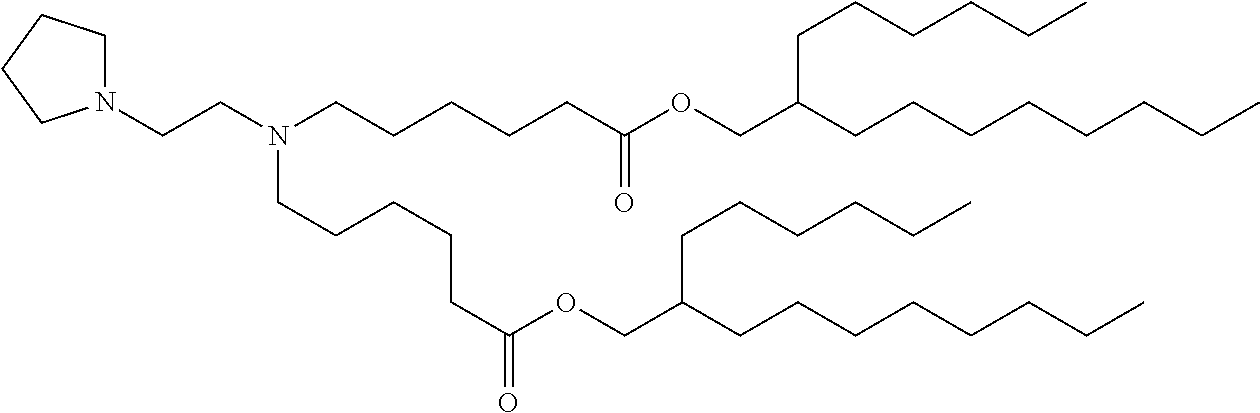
N1(CCN(CCCCCC(OCC(CCCCCCCC)CCCCCC)=O)CCCCCC(OCC(CCCCCCCC)CCCCCC)=O)CCCC1
